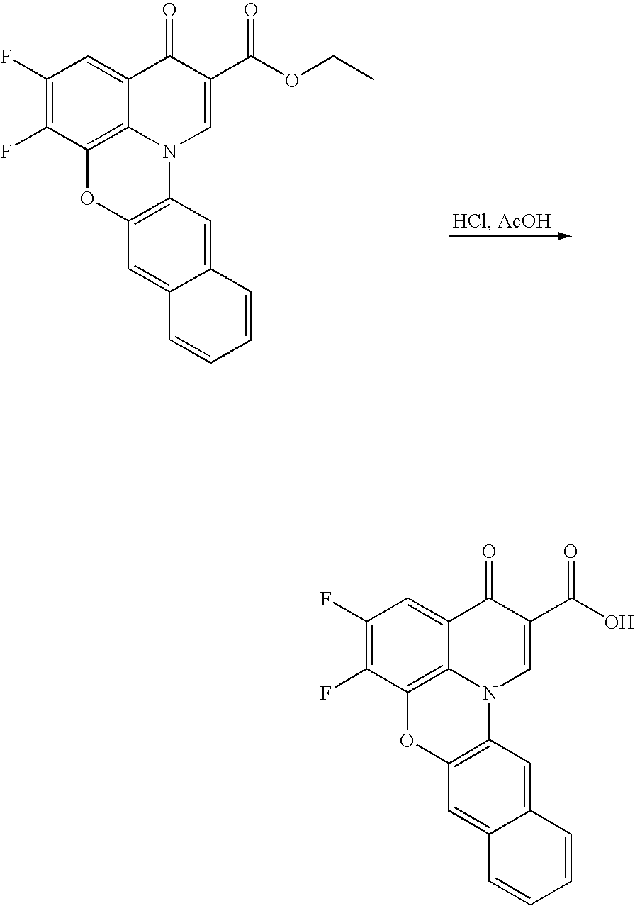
C1(F)=C(F)C2=C3C(=C1)C(=O)C(C(O)=O)=CN3C1=C(O2)C=C2C(=C1)C=CC=C2.C1(F)=C(F)C2=C3C(=C1)C(=O)C(C(OCC)=O)=CN3C1=C(O2)C=C2C(=C1)C=CC=C2
